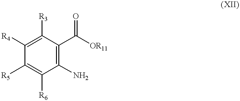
C1([R3])=C([R4])C([R5])=C([R6])C(N)=C1C([OR11])=O
